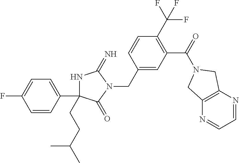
N1C(C2=CC=C(F)C=C2)(CCC(C)C)C(=O)N(CC2=CC(C(=O)N3CC4=C(N=CC=N4)C3)=C(C(F)(F)F)C=C2)C1=N
